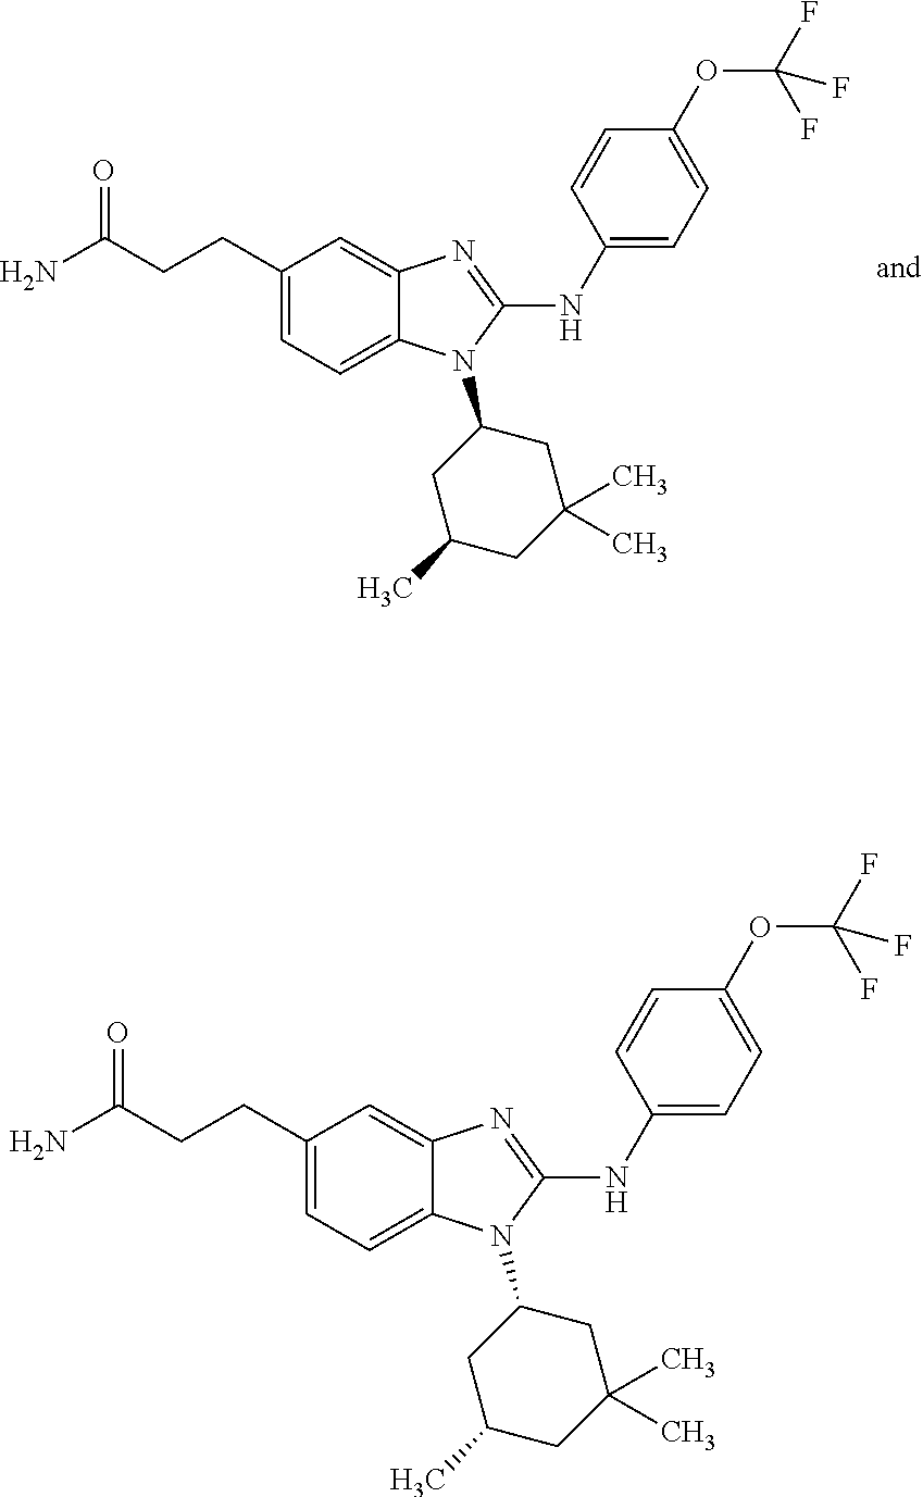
C1(CCC(N)=O)=CC=C2C(=C1)N=C(NC1=CC=C(OC(F)(F)F)C=C1)N2C1CC(C)CC(C)(C)C1.C1(CCC(N)=O)=CC=C2C(=C1)N=C(NC1=CC=C(OC(F)(F)F)C=C1)N2C1CC(C)CC(C)(C)C1
